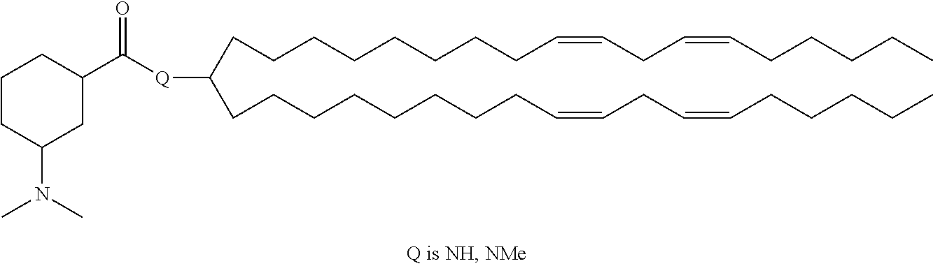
C(CCCCCCC=CCC=CCCCCC)CC(CCCCCCCCC=CCC=CCCCCC)[Q]C(C1CCCC(N(C)C)C1)=O
